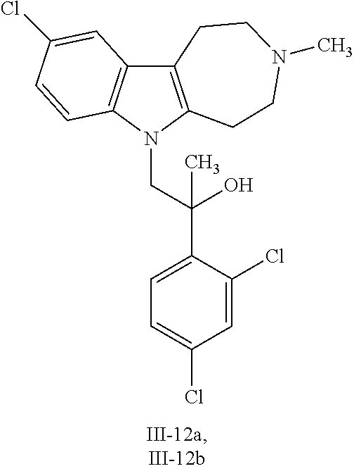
C12=C(N(CC(C3=CC=C(Cl)C=C3Cl)(O)C)C3=C1C=C(Cl)C=C3)CCN(C)CC2
